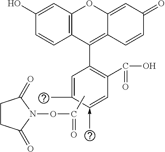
C12=C(C=C(O)C=C1)OC1=CC(=O)C=CC1=C2C1=C(C(O)=O)C=C(<-C)C(C)=C1.CC(ON1C(=O)CCC1=O)=O
